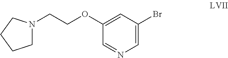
C1=NC=C(Br)C=C1OCCN1CCCC1
